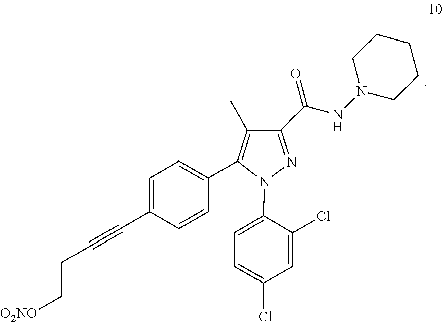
C1=C(C#CCC[O2NO])C=CC(C2=C(C)C(C(=O)NN3CCCCC3)=NN2C2=CC=C(Cl)C=C2Cl)=C1
